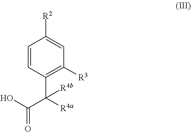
C1=CC(C([R4a])([R4b])C(O)=O)=C([R3])C=C1[R2]
